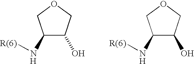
C1(N[R(6)])C(O)COC1.[H].C1(N[R(6)])C(O)COC1.[H]
